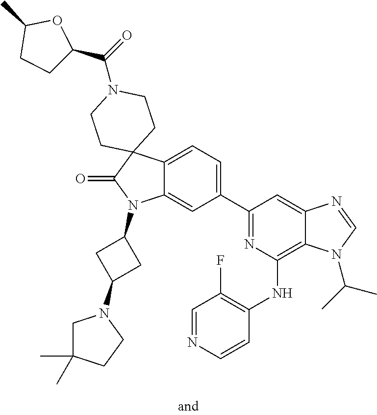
C12=CC=C(C3=NC(NC4=C(F)C=NC=C4)=C4C(=C3)N=CN4C(C)C)C=C1N(C1CC(N3CC(C)(C)CC3)C1)C(=O)C21CCN(C(=O)C2CCC(C)O2)CC1
